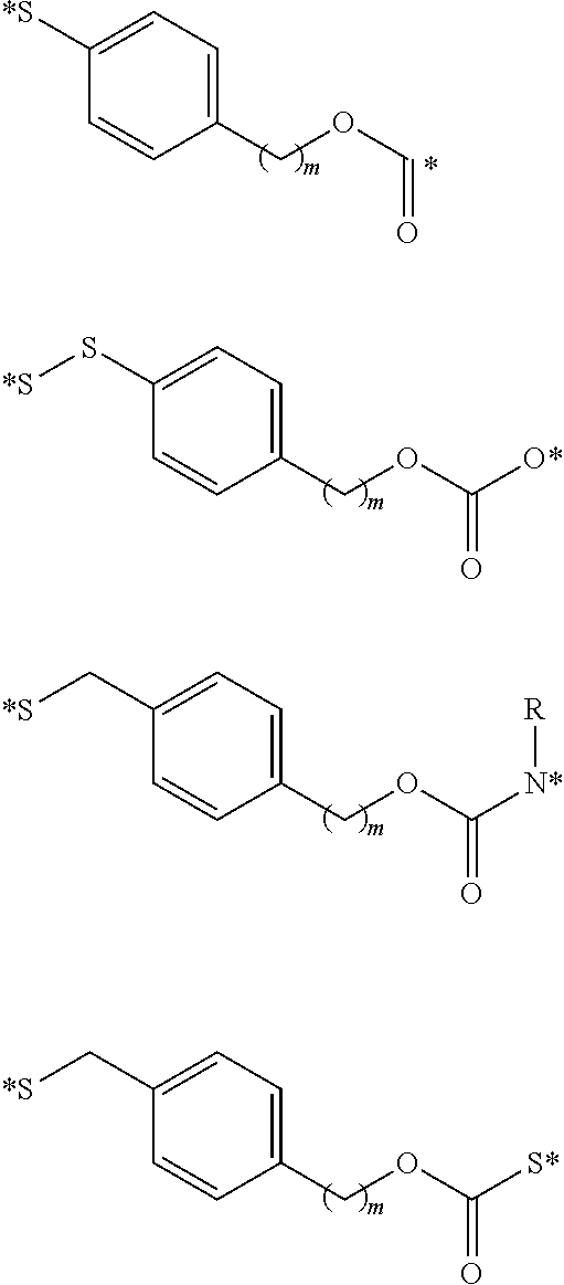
C1(COC=O)=CC=C([*S])C=C1.C(OC(=O)[O*])C1=CC=C(S[*S])C=C1.C(OC(=O)[N*][R])C1=CC=C(C[*S])C=C1.C(OC(=O)[S*])C1=CC=C(C[*S])C=C1
